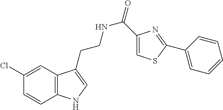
N(CCC1=CNC2=C1C=C(Cl)C=C2)C(=O)C1=CSC(C2=CC=CC=C2)=N1
